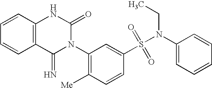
C1=CC2=C(C=C1)C(=N)N(C1=C([Me])C=CC(S(N(CC)C3=CC=CC=C3)(=O)=O)=C1)C(=O)N2
